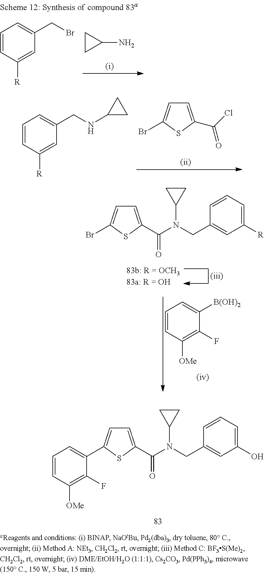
C1=C(C(=O)Cl)SC(Br)=C1.C1=CC([R])=CC(CNC2CC2)=C1.C1=C(C(=O)N(C2CC2)CC2=CC([R])=CC=C2)SC(Br)=C1.C1=CC([OMe])=C(F)C([B(OH)2])=C1.C1=C(C(=O)N(C2CC2)CC2=CC(O)=CC=C2)SC(C2=CC=CC([OMe])=C2F)=C1.C1CC1N.C1=CC([R])=CC(CBr)=C1
